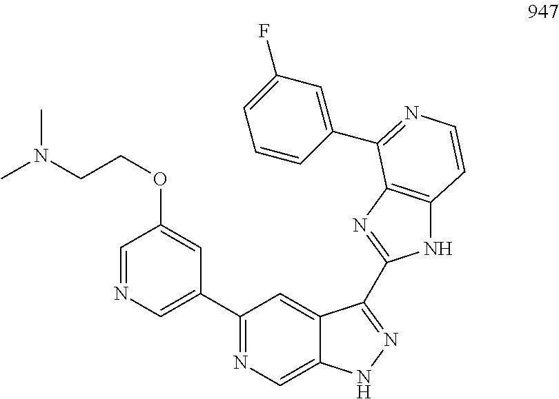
C1=NC=C(C2=NC=C3C(=C2)C(C2=NC4=C(N2)C=CN=C4C2=CC(F)=CC=C2)=NN3)C=C1OCCN(C)C
